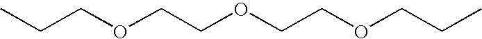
O(CCOCCOCCC)CCC
